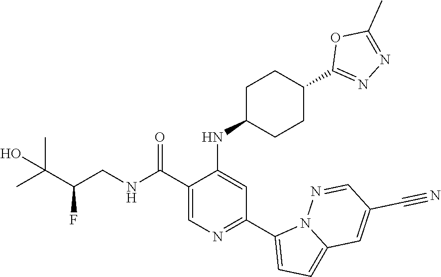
C1(C(NCC(C(C)(C)O)F)=O)=CN=C(C2=CC=C3N2N=CC(C#N)=C3)C=C1NC1CCC(C2=NN=C(C)O2)CC1
